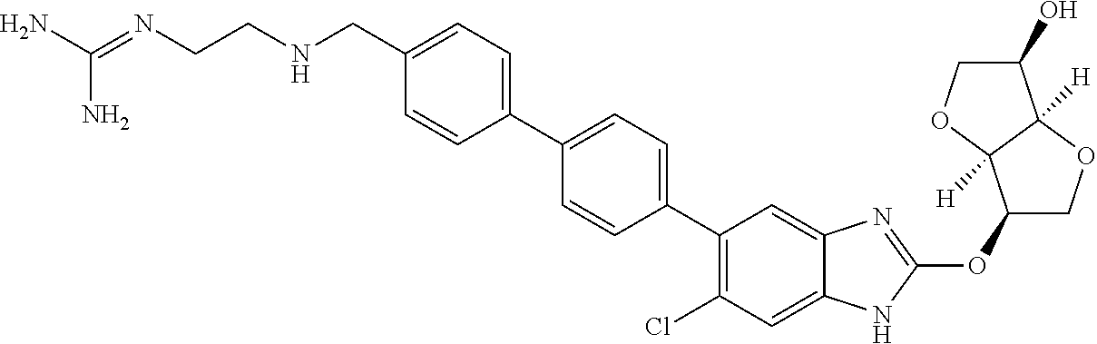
C(C1=CC=C(C2=CC=C(C3=C(Cl)C=C4C(=C3)N=C(OC3COC5([H])C3([H])OCC5O)N4)C=C2)C=C1)NCCN=C(N)N
